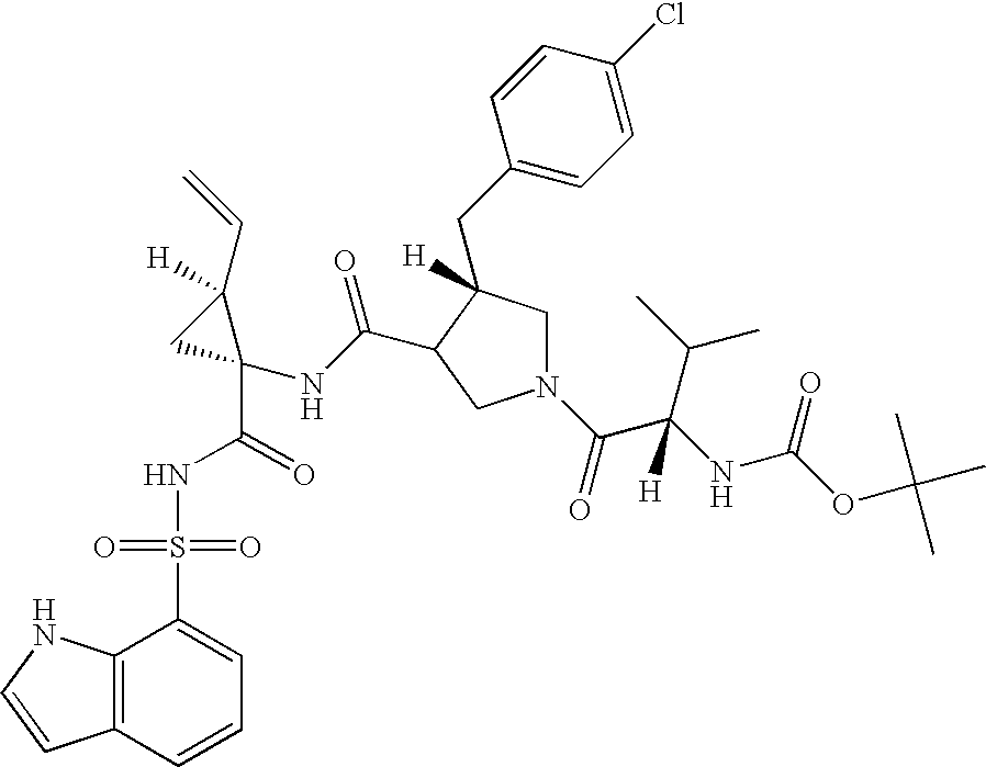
C1(CC2([H])CN(C(=O)C(NC(OC(C)(C)C)=O)(C(C)C)[H])CC2C(NC2(C(NS(C3=CC=CC4=C3NC=C4)(=O)=O)=O)C(C=C)([H])C2)=O)=CC=C(Cl)C=C1
